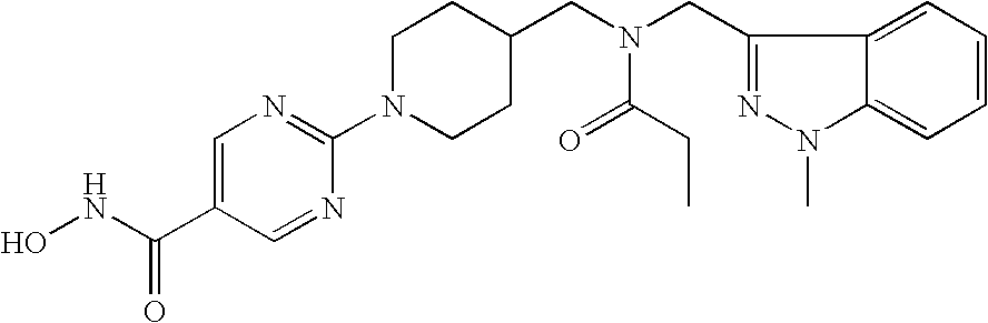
ONC(C1=CN=C(N2CCC(CN(CC3=NN(C)C4=CC=CC=C34)C(=O)CC)CC2)N=C1)=O
